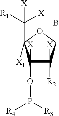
C1([X])(OP([R3])[R4])C([X])([R2])C(B)OC1(C([R1])([X])[X])[X1]
